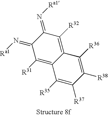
C12=C([R32])C(=N[Ra1])C(=N[Ra1])C([R31])=C1C([R35])=C([R37])C([R38])=C2[R36]
